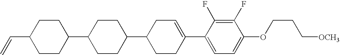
C1(F)=C(F)C(C2=CCC(C3CCC(C4CCC(C=C)CC4)CC3)CC2)=CC=C1OCCC[OCH3]
